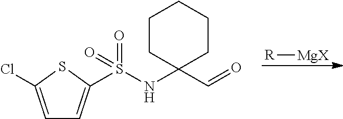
[R][MgX].S(=O)(=O)(NC1(C=O)CCCCC1)C1=CC=C(Cl)S1
